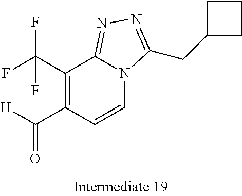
C1(C(F)(F)F)=C(C(=O)[H])C=CN2C1=NN=C2CC1CCC1
